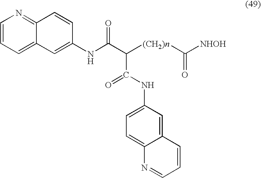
C1=CC=C2C(=N1)C=CC(NC(C([(CH2)n]C([NHOH])=O)C(NC1=CC=C3C(=C1)C=CC=N3)=O)=O)=C2
